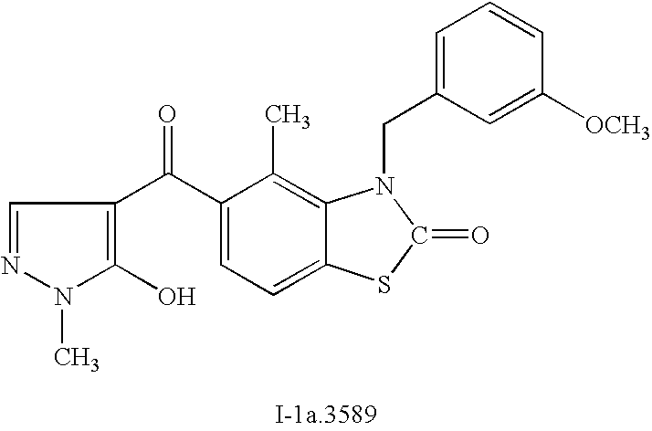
N1(C)C(O)=C(C(C2=CC=C3C(=C2C)N(CC2=CC=CC([OCH3])=C2)C(=O)S3)=O)C=N1
